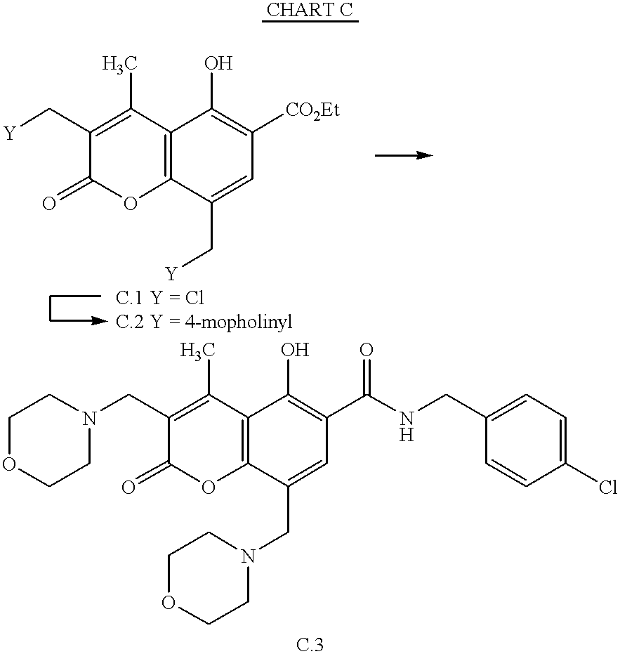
C1(C[Y])=C(C)C2=C(OC1=O)C(C[Y])=CC([CO2Et])=C2O.C1OCCN(CC2=C(C)C3=C(OC2=O)C(CN2CCOCC2)=CC(C(NCC2=CC=C(Cl)C=C2)=O)=C3O)C1
